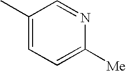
C1(C)=CC=C([Me])N=C1
